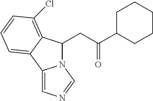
C(C(C1CCCCC1)=O)C1N2C(=CN=C2)C2=CC=CC(Cl)=C12
